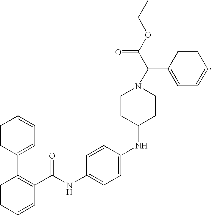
C1=CC=CC(C(NC2=CC=C(NC3CCN(C(C4=CC=CC=C4)C(=O)OCC)CC3)C=C2)=O)=C1C1=CC=CC=C1
